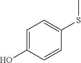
OC1=CC=C(SC)C=C1
